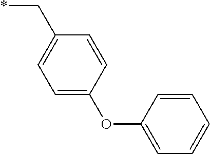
C(C1=CC=C(OC2=CC=CC=C2)C=C1)*
